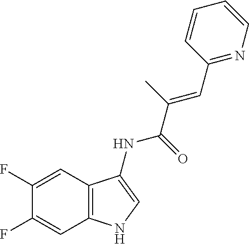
C1(F)=CC2=C(C=C1F)NC=C2NC(C(=CC1=NC=CC=C1)C)=O
